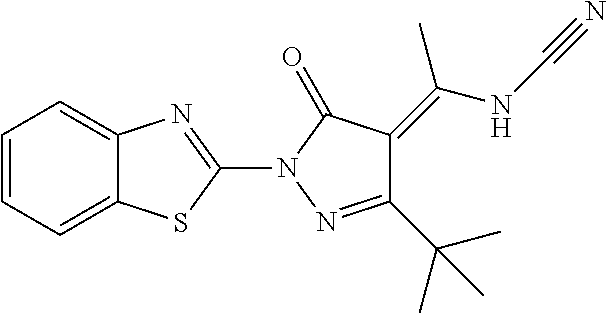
C12=CC=CC=C1SC(N1N=C(C(C)(C)C)C(=C(NC#N)C)C1=O)=N2
